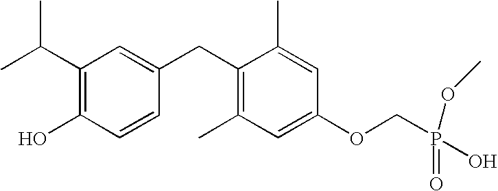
C1(C(C)C)=C(O)C=CC(CC2=C(C)C=C(OCP(O)(=O)OC)C=C2C)=C1
